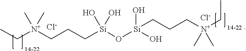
C([N+](CCC[Si](O[Si](O)(O)CCC[N+](CC)(C)C)(O)O)(C)C)C.[Cl-].[Cl-]
